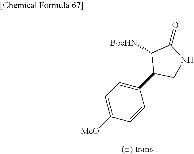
[BocHN]C1C(C2=CC=C([MeO])C=C2)CNC1=O
